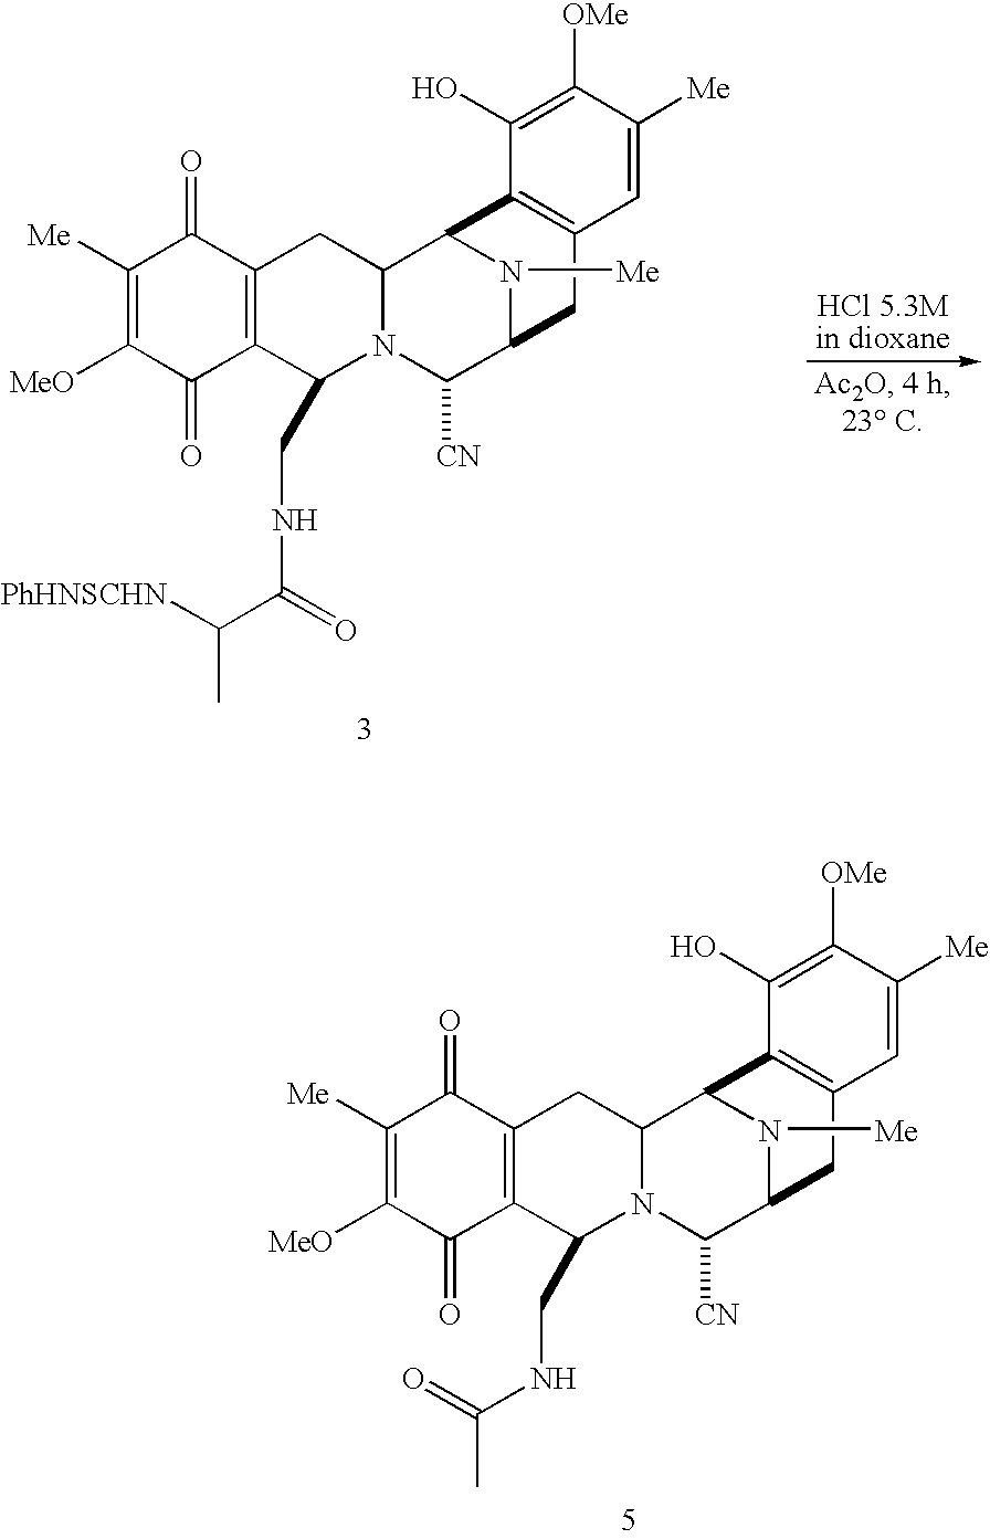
C1([Me])=C([MeO])C(=O)C2=C(C1=O)CC1N(C([CN])C3N([Me])C1C1=C(C3)C=C([Me])C([OMe])=C1O)C2CNC(=O)C.C1([Me])=C([MeO])C(=O)C2=C(C1=O)CC1N(C([CN])C3N([Me])C1C1=C(C3)C=C([Me])C([OMe])=C1O)C2CNC(C([PhHNSCHN])C)=O
